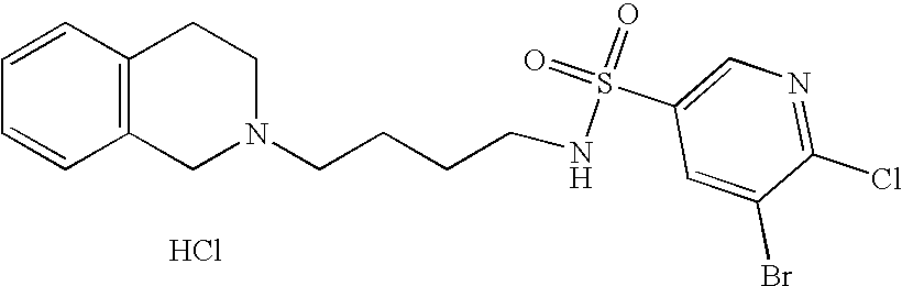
C1=CC=CC2=C1CCN(CCCCNS(=O)(C1=CN=C(Cl)C(Br)=C1)=O)C2.Cl
